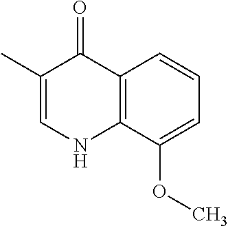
C12=C(C(OC)=CC=C1)NC=C(C)C2=O
